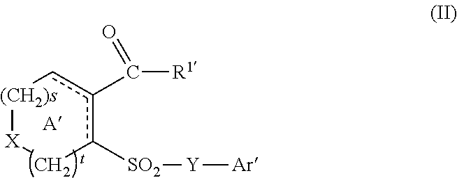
[(CH2)s]([X]C)cc(c(C)[SO2][Y][Ar])C([R1])=O
